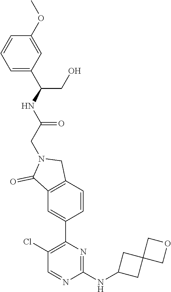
C1(NC2CC3(C2)COC3)=NC(C2=CC3=C(C=C2)CN(CC(NC(C2=CC=CC(OC)=C2)CO)=O)C3=O)=C(Cl)C=N1
